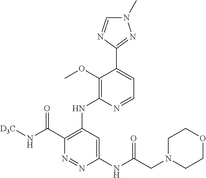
C1(NC(CN2CCOCC2)=O)=CC(NC2=C(OC)C(C3=NN(C)C=N3)=CC=N2)=C(C(N[D3C])=O)N=N1
